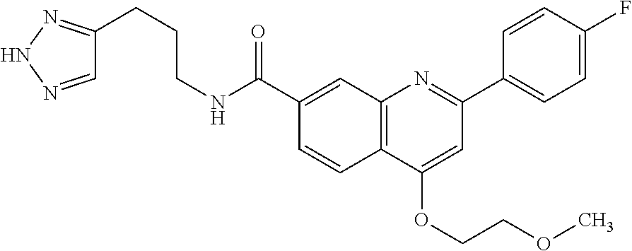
C1(C(NCCCC2=NNN=C2)=O)=CC2=C(C=C1)C(OCCOC)=CC(C1=CC=C(F)C=C1)=N2
